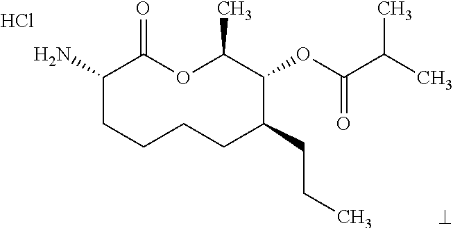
Cl.NC1CCCCC(CCC)C(OC(=O)C(C)C)C(C)OC1=O
